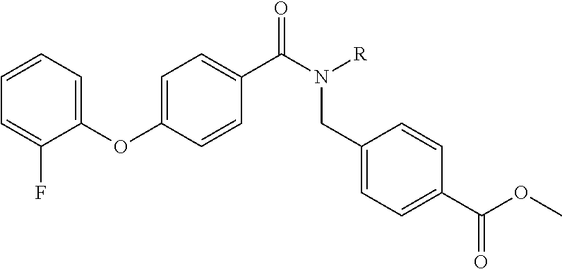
C1=CC=C(OC2=CC=C(C(N([R])CC3=CC=C(C(=O)OC)C=C3)=O)C=C2)C(F)=C1
